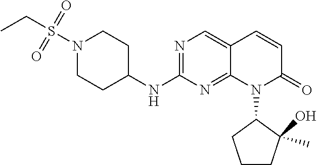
N1(S(CC)(=O)=O)CCC(NC2=NC=C3C(=N2)N(C2CCCC2(C)O)C(=O)C=C3)CC1
